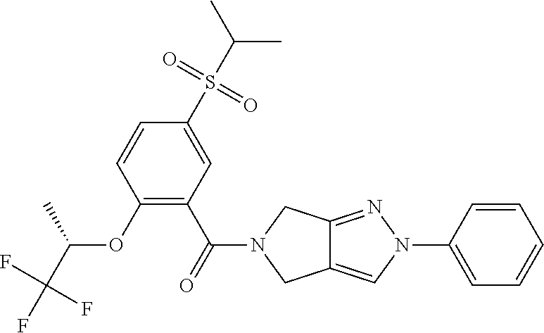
O(C1=C(C(=O)N2CC3=CN(C4=CC=CC=C4)N=C3C2)C=C(S(C(C)C)(=O)=O)C=C1)C(C(F)(F)F)C
